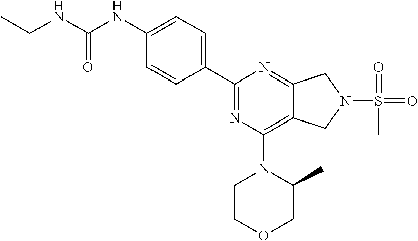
C1(C2=NC(N3CCOCC3C)=C3C(=N2)CN(S(=O)(=O)C)C3)=CC=C(NC(=O)NCC)C=C1
